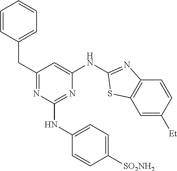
C1=C([Et])C=CC2=C1SC(NC1=CC(CC3=CC=CC=C3)=NC(NC3=CC=C([SO2NH2])C=C3)=N1)=N2
